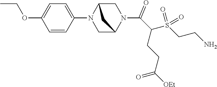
C1=CC(N2CC3N(C(C(CCC([OEt])=O)S(CCN)(=O)=O)=O)CC2C3)=CC=C1OCC
